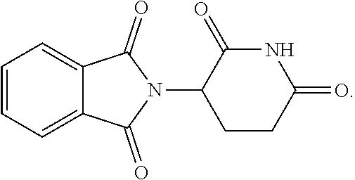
C12=CC=CC=C1C(=O)N(C1CCC(=O)NC1=O)C2=O
